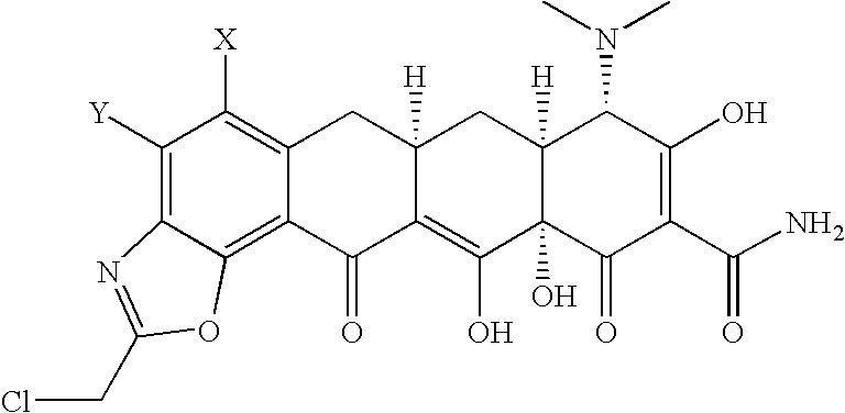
C1([Y])=C2C(=C3C(=C1[X])CC1([H])C(=C(O)C4(O)C([H])(C1)C(N(C)C)C(O)=C(C(N)=O)C4=O)C3=O)OC(CCl)=N2
